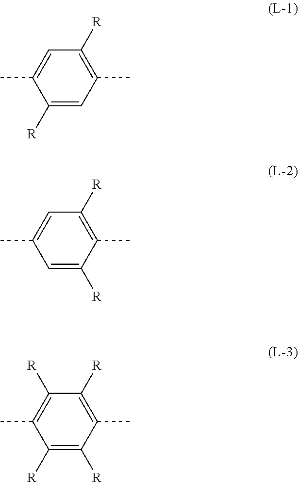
C1([R])=CC(C)=C([R])C=C1C.C1=C([R])C(C)=C([R])C=C1C.C1([R])=C([R])C(C)=C([R])C([R])=C1C
